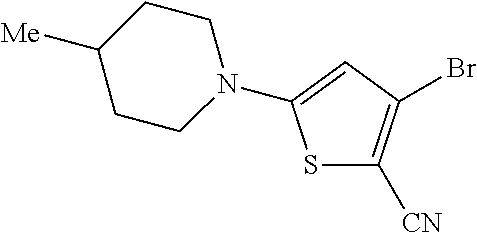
S1C([CN])=C(Br)C=C1N1CCC([Me])CC1
